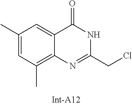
C1(C)=CC(C)=C2C(=C1)C(=O)NC(CCl)=N2
